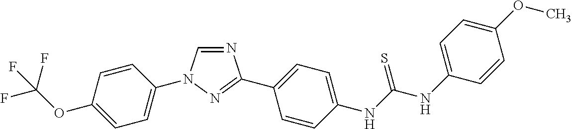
C1=CC(OC(F)(F)F)=CC=C1N1C=NC(C2=CC=C(NC(NC3=CC=C(OC)C=C3)=S)C=C2)=N1
